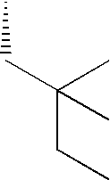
C(C(C)(CC)C)C
